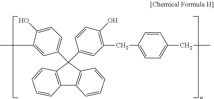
C1=C(O)C(C)=CC(C2(C3=CC(CC4=CC=C(CC)C=C4)=C(O)C=C3)C3=C(C4=C2C=CC=C4)C=CC=C3)=C1
